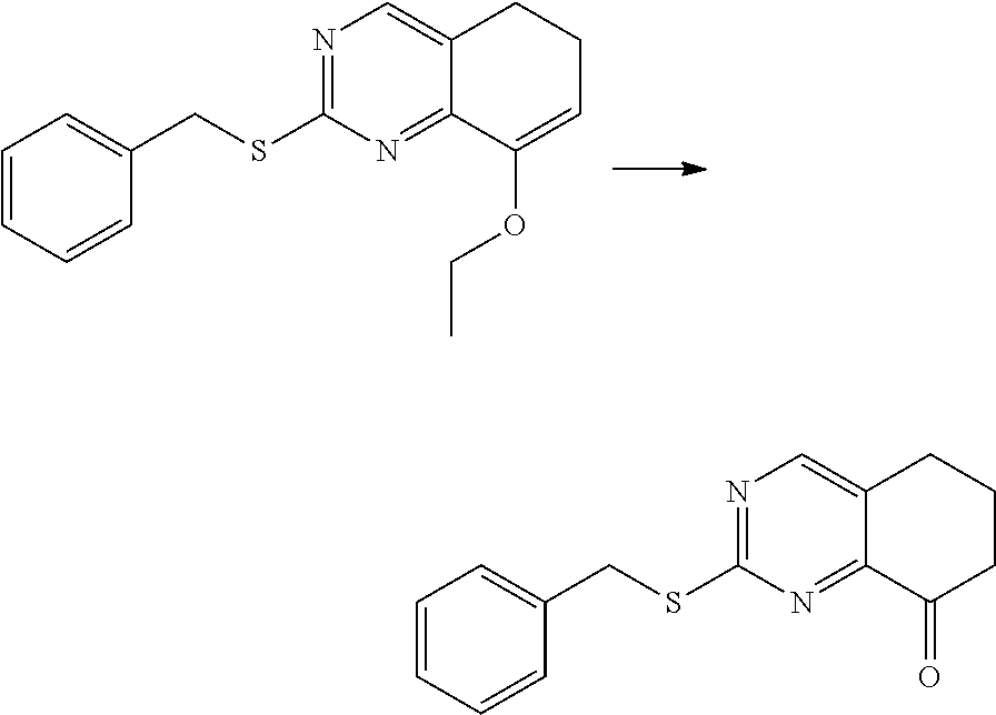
N1=C(SCC2=CC=CC=C2)N=C2C(=C1)CCC=C2OCC.N1=C(SCC2=CC=CC=C2)N=C2C(=C1)CCCC2=O
